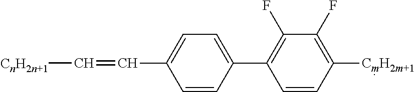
C1=CC(C2=C(F)C(F)=C([CmH2m+1]C)C=C2)=CC=C1C=C[CnH2n+1]
